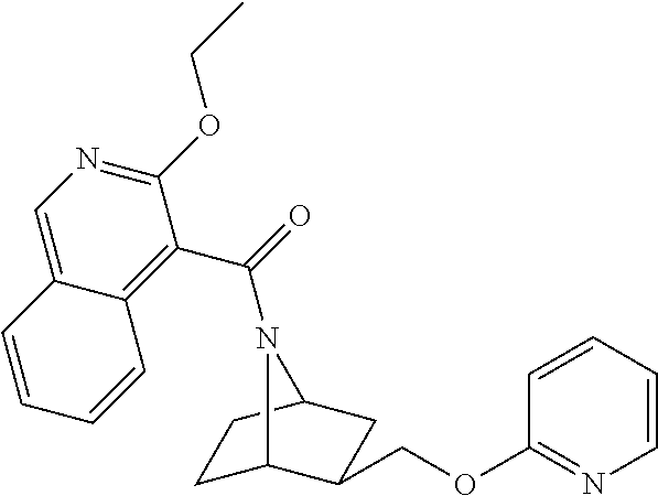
C1C2C(COC3=NC=CC=C3)CC(C1)N2C(=O)C1=C2C(=CN=C1OCC)C=CC=C2
